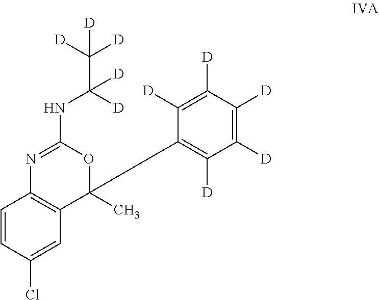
C1=CC(Cl)=CC2=C1N=C(NC(C([D])([D])[D])([D])[D])OC2(C1=C([D])C([D])=C([D])C([D])=C1[D])C
